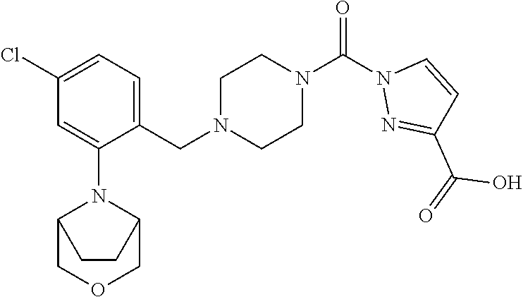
ClC1=CC=C(CN2CCN(C(=O)N3N=C(C(O)=O)C=C3)CC2)C(N2C3COCC2CC3)=C1
